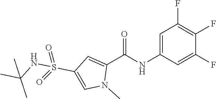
C1=C(NC(C2=CC(S(=O)(=O)NC(C)(C)C)=CN2C)=O)C=C(F)C(F)=C1F
